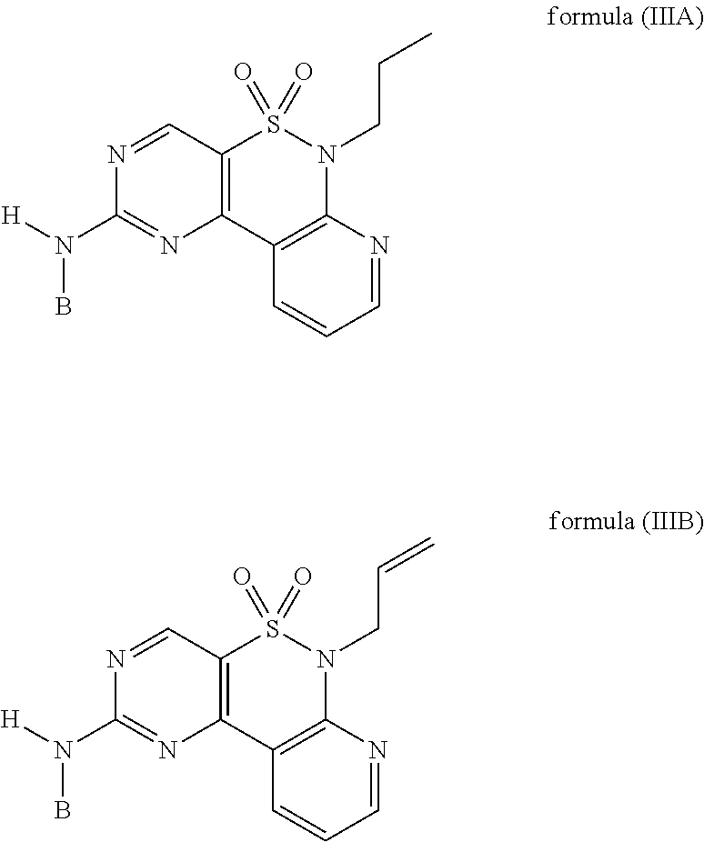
C1=NC2=C(C=C1)C1=C(S(=O)(=O)N2CCC)C=NC(N([H])B)=N1.C1=NC2=C(C=C1)C1=C(S(=O)(=O)N2CC=C)C=NC(N([H])B)=N1
